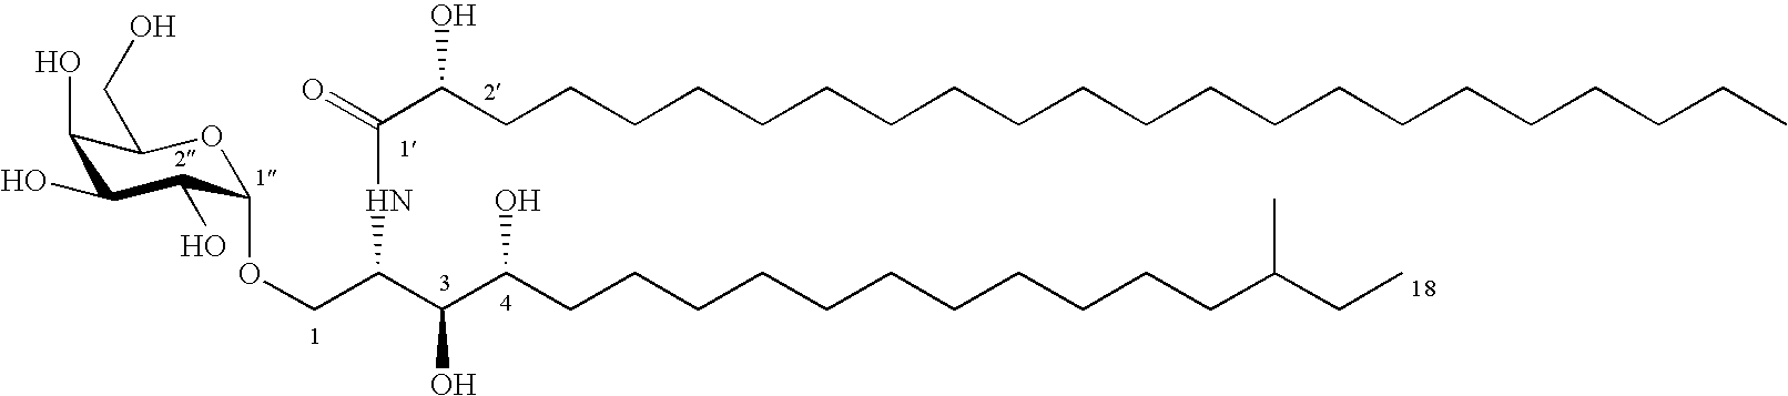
C1(O)C(O)C(O)C(OCC(C(C(CCCCCCCCCCCC(CC)C)O)O)NC(C(CCCCCCCCCCCCCCCCCCCCC)O)=O)OC1CO
